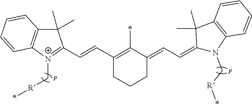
C1(C=CC2=[N+](C[R]*)C3=C(C2(C)C)C=CC=C3)=C(*)C(=CC=C2N(C[R]*)C3=C(C2(C)C)C=CC=C3)CCC1
